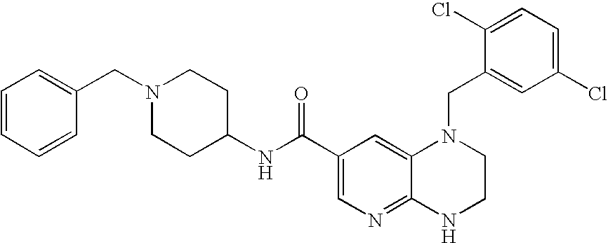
C12=NC=C(C(NC3CCN(CC4=CC=CC=C4)CC3)=O)C=C1N(CC1=CC(Cl)=CC=C1Cl)CCN2
